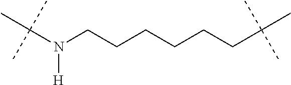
C(N(CCCCCCC(C)(C)C)[H])(C)(C)C
